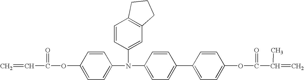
C=CC(=O)OC1=CC=C(N(C2=CC=C(C3=CC=C(OC(=O)C(=C)C)C=C3)C=C2)C2=CC3=C(C=C2)CCC3)C=C1
